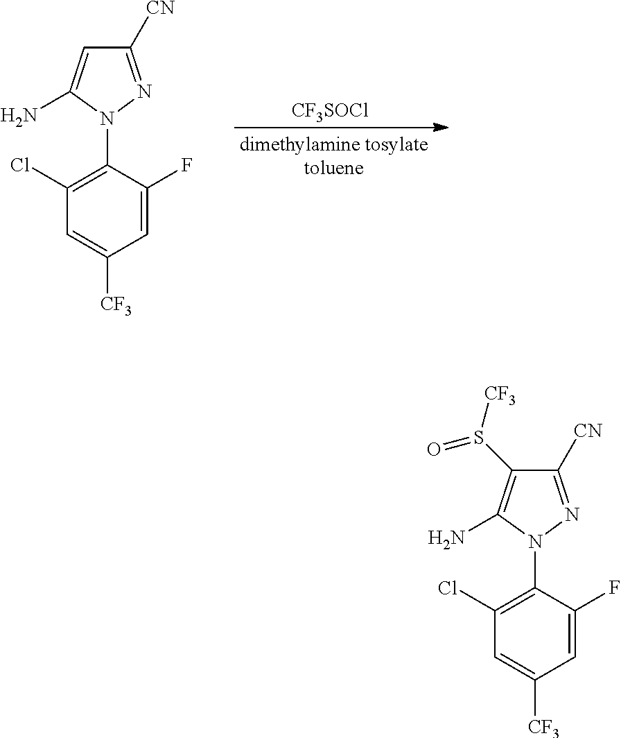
C1=C(F)C(N2N=C([CN])C=C2N)=C(Cl)C=C1[CF3].[CF3SOCl].C1=C(F)C(N2N=C([CN])C(S([CF3])=O)=C2N)=C(Cl)C=C1[CF3]
